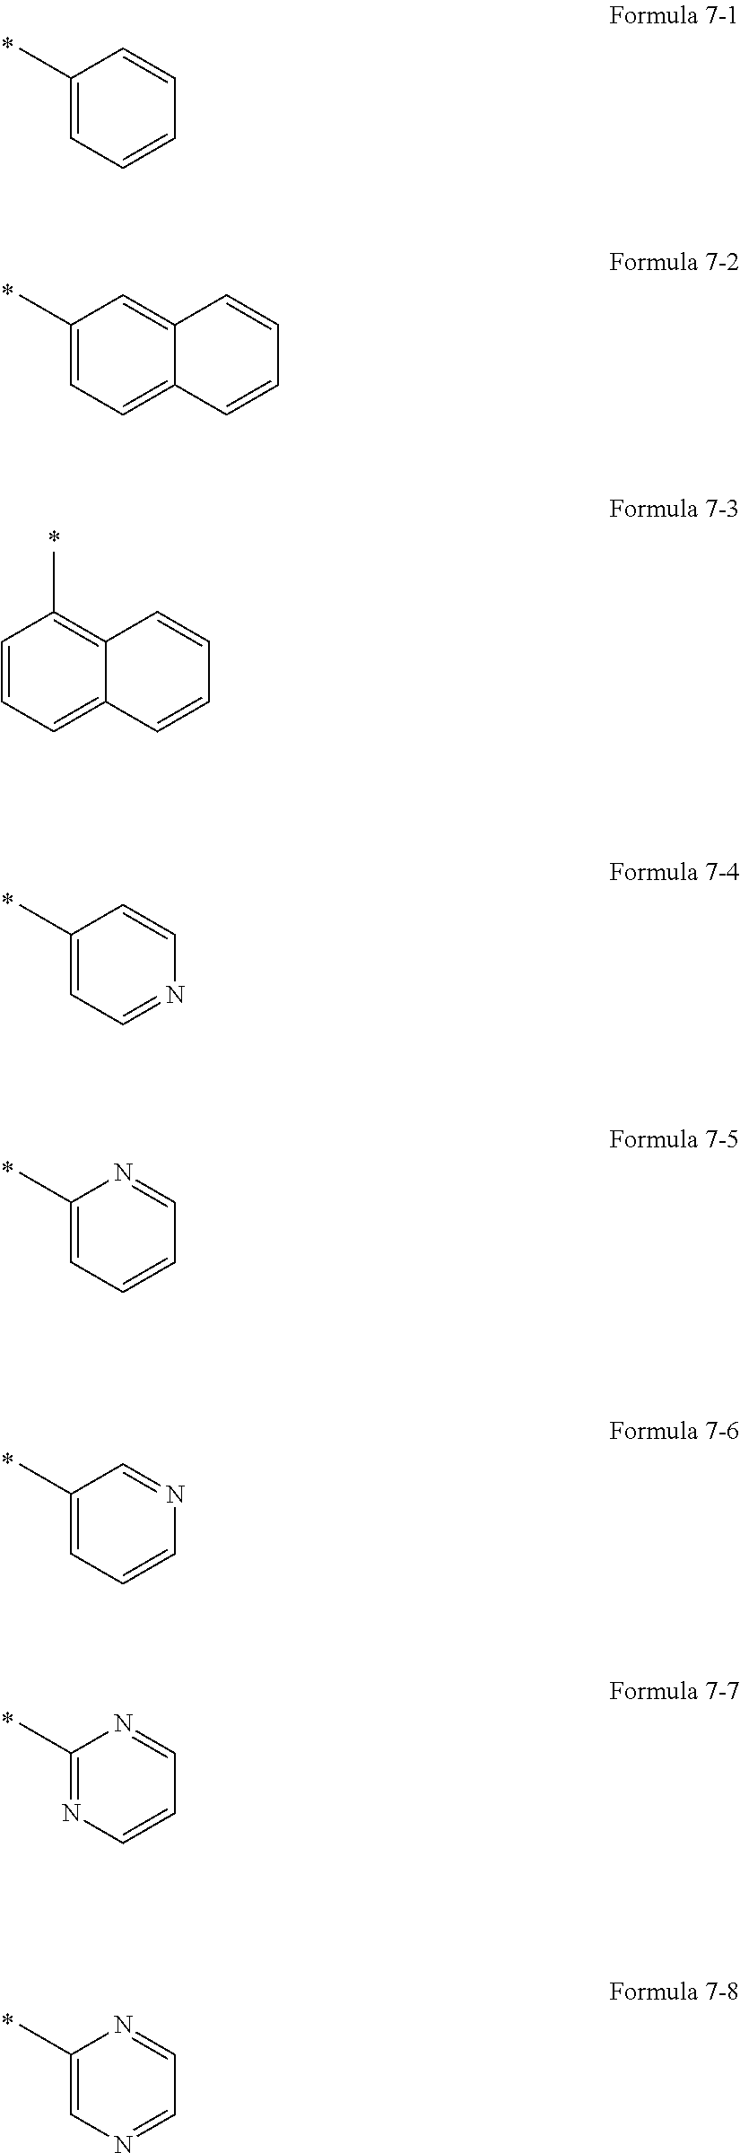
C1(C)=CC=CC=C1.C1(C)=CC=C2C(=C1)C=CC=C2.C1=CC=C2C(=C1C)C=CC=C2.C1(C)=CC=NC=C1.C1(C)=CC=CC=N1.C1(C)=CC=CN=C1.C1(C)=NC=CC=N1.C1(C)=CN=CC=N1
